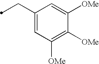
C(C1=CC([OMe])=C([OMe])C([OMe])=C1)C
